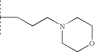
CC(C)CCCN1CCOCC1
